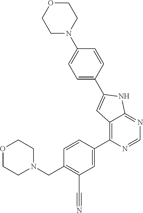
O1CCN(CC2=C(C#N)C=C(C3=C4C(=NC=N3)NC(C3=CC=C(N5CCOCC5)C=C3)=C4)C=C2)CC1
